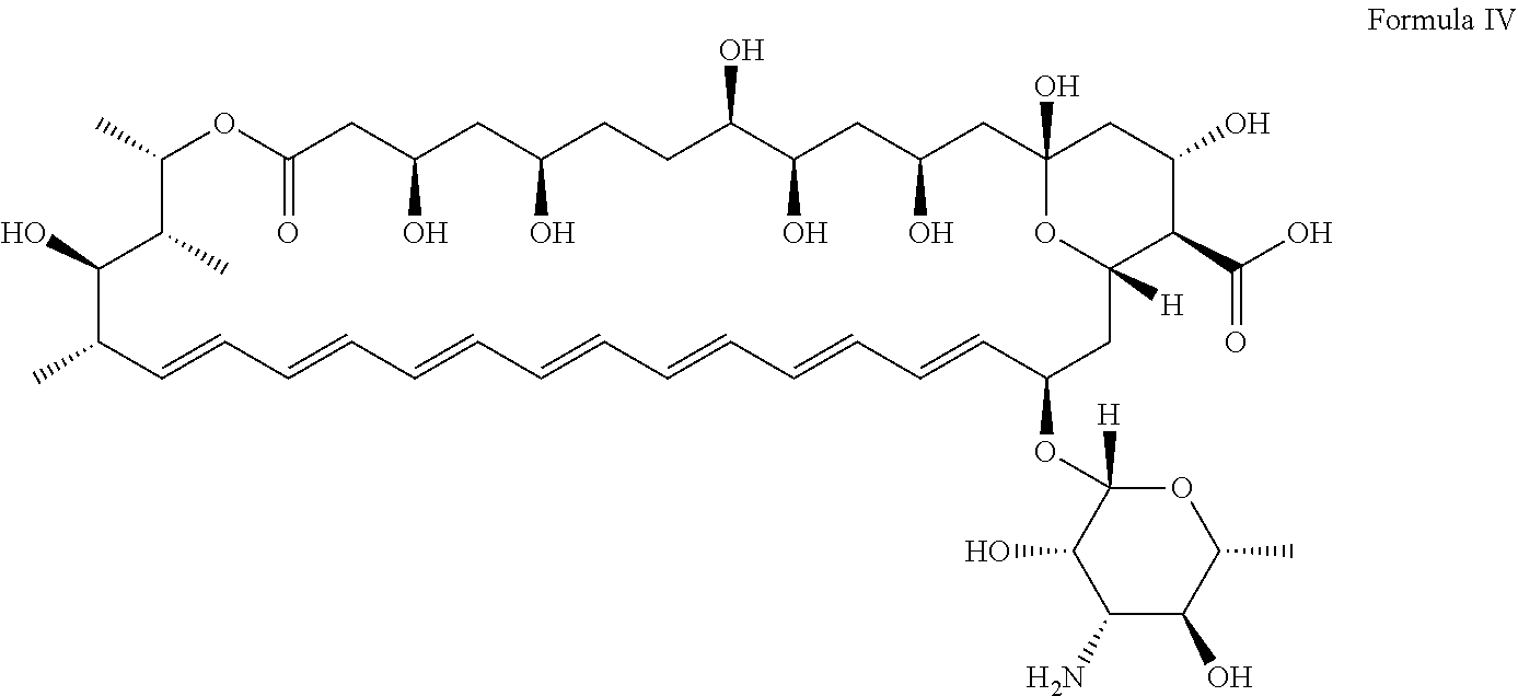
C1(O)C(C)C=CC=CC=CC=CC=CC=CC=CC(OC2([H])OC(C)C(O)C(N)C2O)CC2([H])OC(O)(CC(O)CC(O)C(O)CCC(O)CC(O)CC(=O)OC(C)C1C)CC(O)C2C(O)=O
